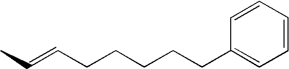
CC=CCCCCCC1=CC=CC=C1
